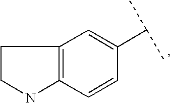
C1CNC2=C1C=C(C(C)C)C=C2
